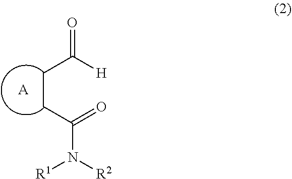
O=C([H])CCC(N([R1])[R2])=O.[A]
